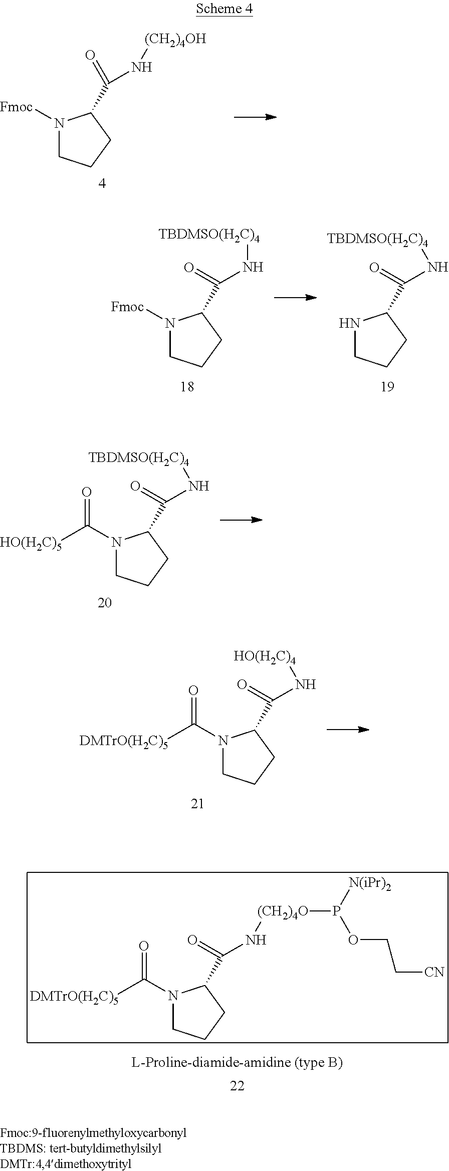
N1(C([DMTrO(H2C)5])=O)CCCC1C(=O)N[(CH2)4O]P([N(iPr)2])OCC[CN].N1([Fmoc])CCCC1C(=O)N[(CH2)4OH].N1([Fmoc])CCCC1C(=O)N[TBDMSO(H2C)4].N1CCCC1C(=O)N[TBDMSO(H2C)4].N1(C([HO(H2C)5])=O)CCCC1C(=O)N[TBDMSO(H2C)4].N1(C([DMTrO(H2C)5])=O)CCCC1C(=O)N[HO(H2C)4]
